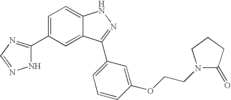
C1(C2=NC=NN2)=CC=C2C(=C1)C(C1=CC=CC(OCCN3C(=O)CCC3)=C1)=NN2
